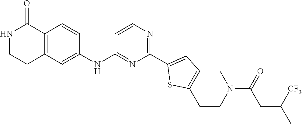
N1CCC2=C(C1=O)C=CC(NC1=NC(C3=CC4=C(S3)CCN(C(=O)CC(C)[CF3])C4)=NC=C1)=C2
